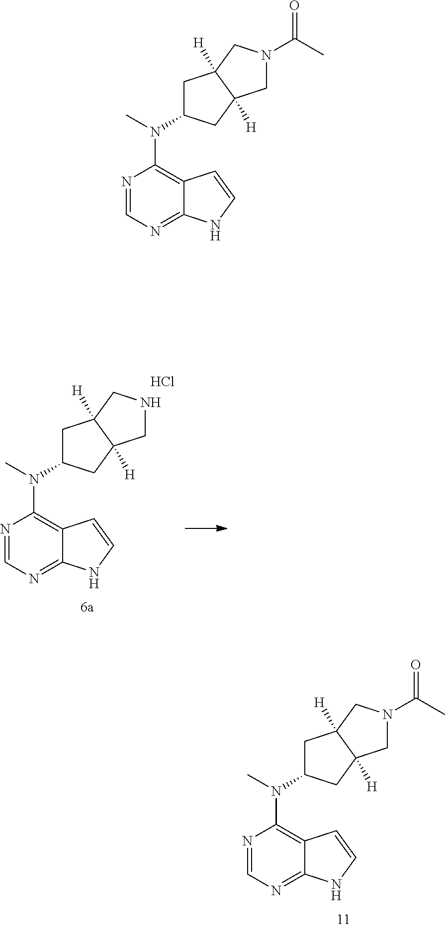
N1=CN=C2C(=C1N(C)C1CC3([H])C([H])(C1)CNC3)C=CN2.Cl.N1=CN=C2C(=C1N(C)C1CC3([H])C([H])(C1)CN(C(C)=O)C3)C=CN2.N1=CN=C2C(=C1N(C)C1CC3([H])C([H])(C1)CN(C(C)=O)C3)C=CN2
